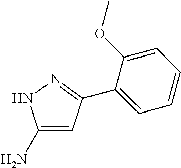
C1(N)=CC(C2=CC=CC=C2OC)=NN1
